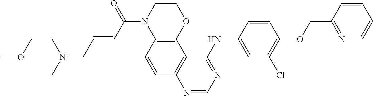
N1=CN=C(NC2=CC(Cl)=C(OCC3=NC=CC=C3)C=C2)C2=C1C=CC1=C2OCCN1C(C=CCN(C)CCOC)=O
